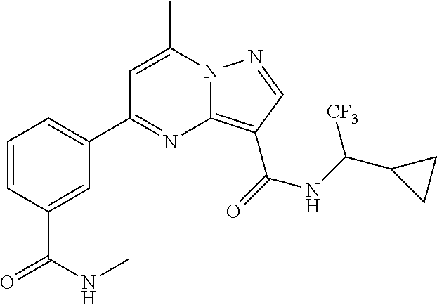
C1=C(C)N2C(=C(C(=O)NC(C3CC3)[CF3])C=N2)N=C1C1=CC=CC(C(=O)NC)=C1
